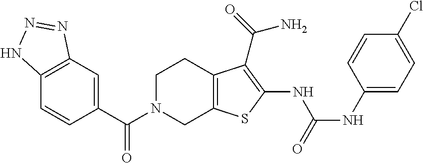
C1(C(N2CC3=C(CC2)C(C(=O)N)=C(NC(NC2=CC=C(Cl)C=C2)=O)S3)=O)=CC2=C(C=C1)NN=N2
